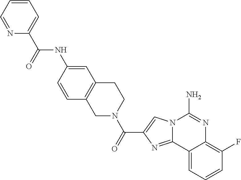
N12C(=NC(C(=O)N3CC4=C(CC3)C=C(NC(C3=CC=CC=N3)=O)C=C4)=C1)C1=CC=CC(F)=C1N=C2N
